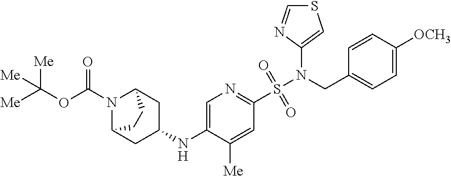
N1(C(OC([Me])([Me])[Me])=O)C2CC(NC3=CN=C(S(N(CC4=CC=C([OCH3])C=C4)C4=CSC=N4)(=O)=O)C=C3[Me])CC1CC2
